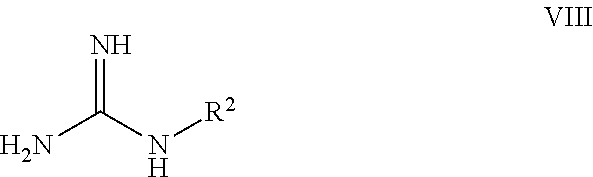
NC(N[R2])=N
